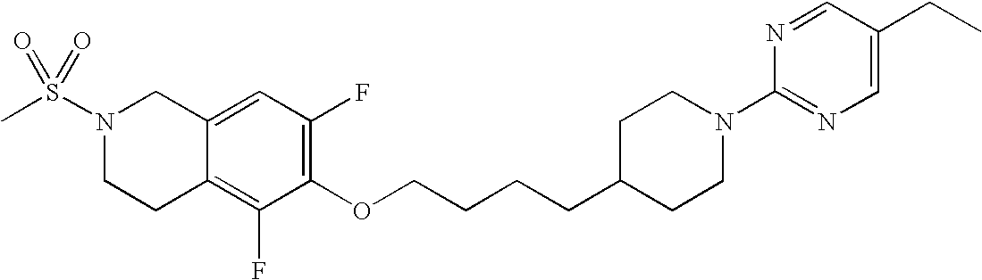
C12=CC(F)=C(OCCCCC3CCN(C4=NC=C(CC)C=N4)CC3)C(F)=C1CCN(S(C)(=O)=O)C2
